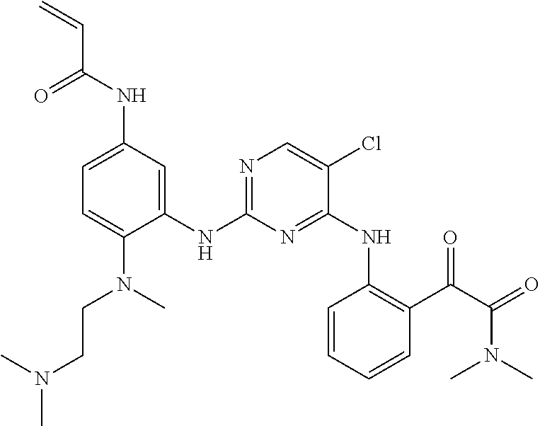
C1=C(NC(C=C)=O)C=C(NC2=NC=C(Cl)C(NC3=C(C(C(=O)N(C)C)=O)C=CC=C3)=N2)C(N(CCN(C)C)C)=C1
